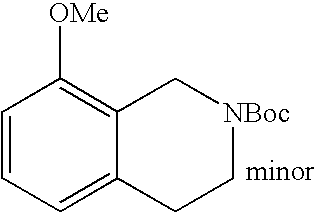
C1=CC=C2C(=C1[OMe])C[NBoc]CC2
